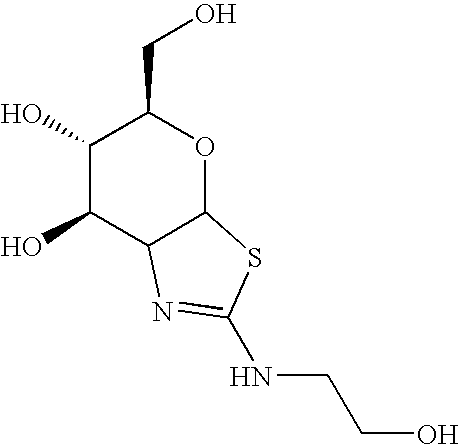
C1(O)C(O)C2C(OC1CO)SC(NCCO)=N2
